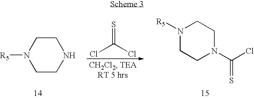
C1CNCCN1[R5].S=C(Cl)Cl.N1([R5])CCN(C(Cl)=S)CC1
